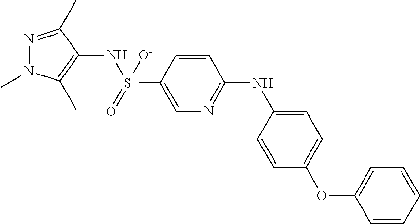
N1(C)N=C(C)C(N[S+](=O)([O-])C2=CN=C(NC3=CC=C(OC4=CC=CC=C4)C=C3)C=C2)=C1C
